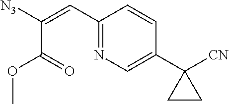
C1=C(C2([CN])CC2)C=CC(C=C([N3])C(=O)OC)=N1
